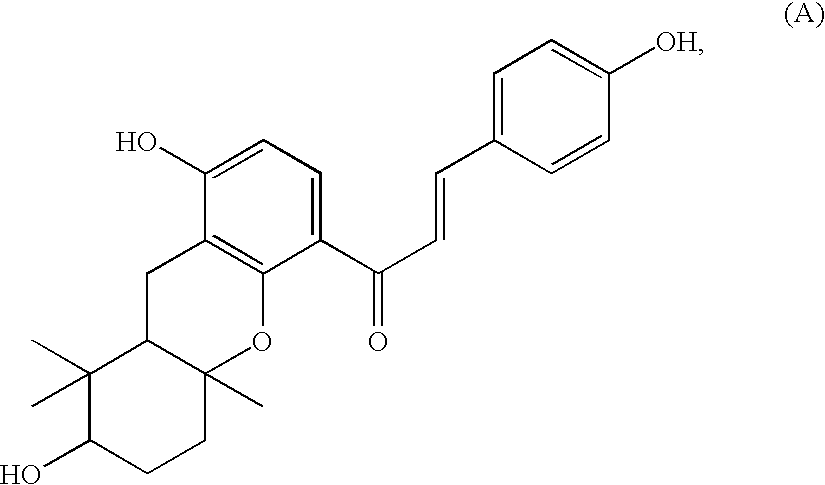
C1(C(C=CC2=CC=C([OH])C=C2)=O)=CC=C(O)C2=C1OC1(C)C(C2)C(C)(C)C(O)CC1
